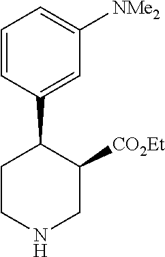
C1=CC(C2CCNCC2[CO2Et])=CC([NMe2])=C1
